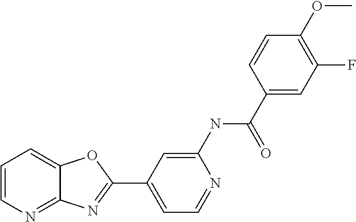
C1=CN=C2C(=C1)OC(C1=CC=NC(NC(C3=CC(F)=C(OC)C=C3)=O)=C1)=N2
